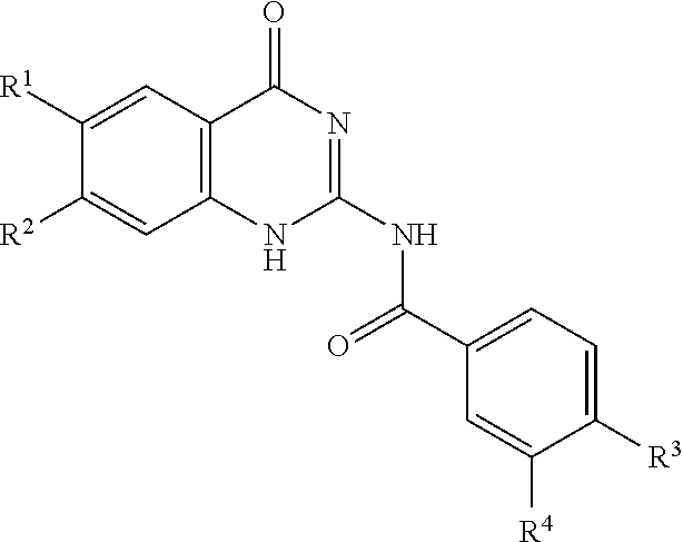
C1=C([R4])C([R3])=CC=C1C(=O)NC1=NC(=O)C2=C(N1)C=C([R2])C([R1])=C2
